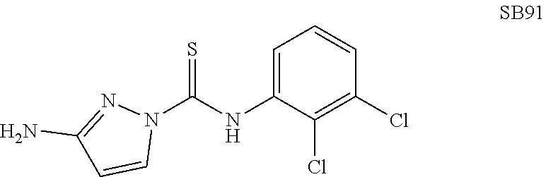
N1=C(N)C=CN1C(NC1=CC=CC(Cl)=C1Cl)=S
